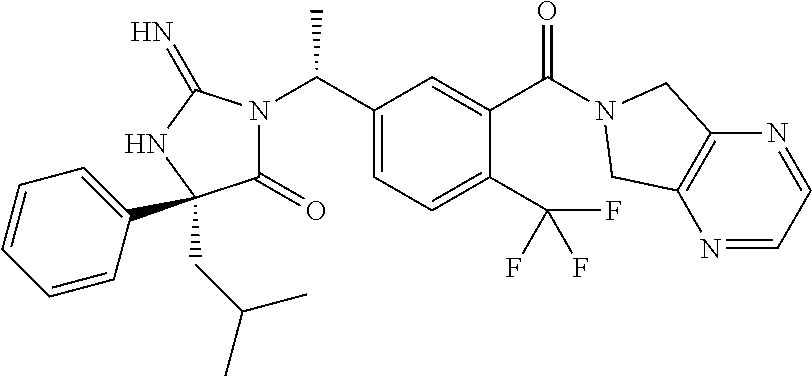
C1(=O)N(C(C2=CC=C(C(F)(F)F)C(C(=O)N3CC4=C(N=CC=N4)C3)=C2)C)C(=N)NC1(C1=CC=CC=C1)CC(C)C
